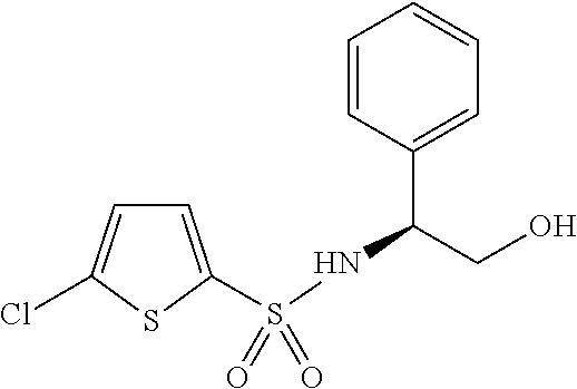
C1=C(S(NC(CO)C2=CC=CC=C2)(=O)=O)SC(Cl)=C1
